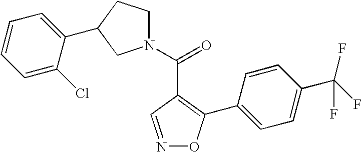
N1(C(=O)C2=C(C3=CC=C(C(F)(F)F)C=C3)ON=C2)CCC(C2=CC=CC=C2Cl)C1
